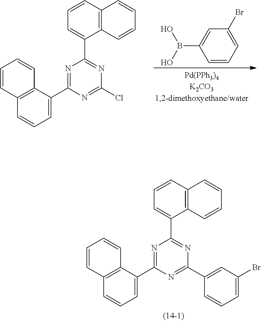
C1(B(O)O)=CC(Br)=CC=C1.N1=C(C2=CC=CC3=C2C=CC=C3)N=C(Cl)N=C1C1=CC=CC2=C1C=CC=C2.N1=C(C2=CC=CC3=C2C=CC=C3)N=C(C2=CC(Br)=CC=C2)N=C1C1=CC=CC2=C1C=CC=C2
